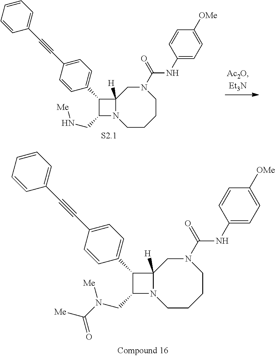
C1(C2=CC=C(C#CC3=CC=CC=C3)C=C2)C(CN[Me])N2C1([H])CN(C(=O)NC1=CC=C([OMe])C=C1)CCCC2.C1(C2=CC=C(C#CC3=CC=CC=C3)C=C2)C(CN([Me])C([Me])=O)N2C1([H])CN(C(=O)NC1=CC=C([OMe])C=C1)CCCC2
